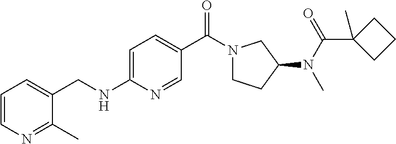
C1=CN=C(C)C(CNC2=CC=C(C(N3CCC(N(C(=O)C4(C)CCC4)C)C3)=O)C=N2)=C1
